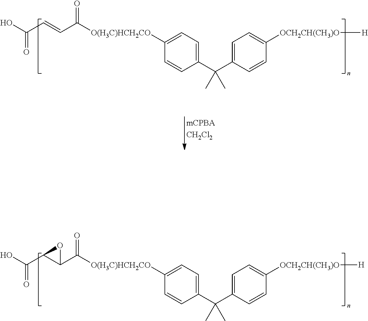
OC(C1C(C([O(H3C)HCH2CO]C2=CC=C(C(C3=CC=C([OCH2CH(CH3)O][H])C=C3)(C)C)C=C2)=O)O1)=O.OC(C=CC([O(H3C)HCH2CO]C1=CC=C(C(C2=CC=C([OCH2CH(CH3)O][H])C=C2)(C)C)C=C1)=O)=O
